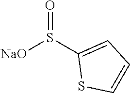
C1(S([NaO])=O)=CC=CS1
